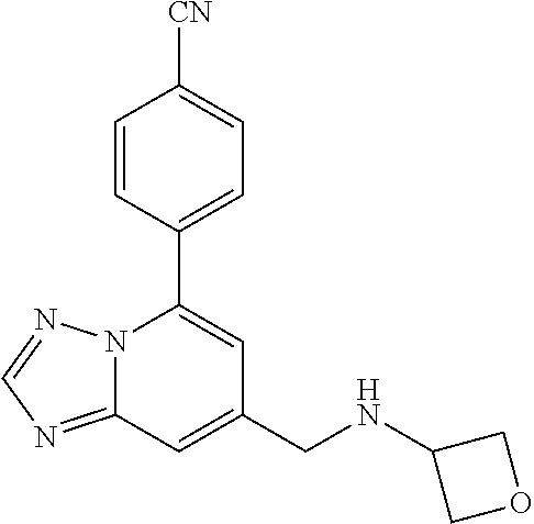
C12=NC=NN1C(C1=CC=C([CN])C=C1)=CC(CNC1COC1)=C2
